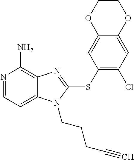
N1=CC=C2C(=C1N)N=C(SC1=C(Cl)C=C3C(=C1)OCCO3)N2CCCC#C
